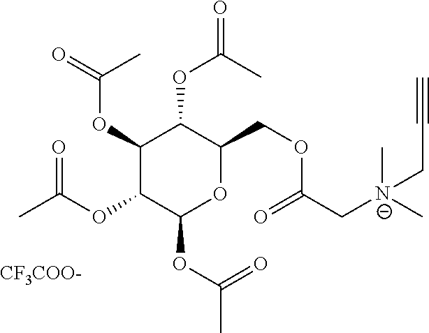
C1(OC(=O)C)C(OC(C)=O)C(OC(C)=O)OC(COC(C[N-](C)(C)CC#C)=O)C1OC(=O)C.[CF3COO-]
